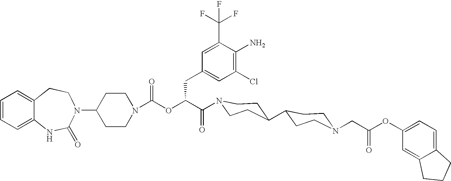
C1(N2C(=O)NC3=CC=CC=C3CC2)CCN(C(OC(C(=O)N2CCC(C3CCN(CC(OC4=CC=C5C(=C4)CCC5)=O)CC3)CC2)CC2=CC(Cl)=C(N)C(C(F)(F)F)=C2)=O)CC1
